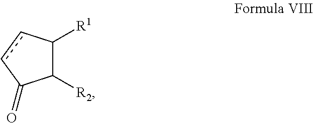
C1([R2])C([R1])ccC1=O
